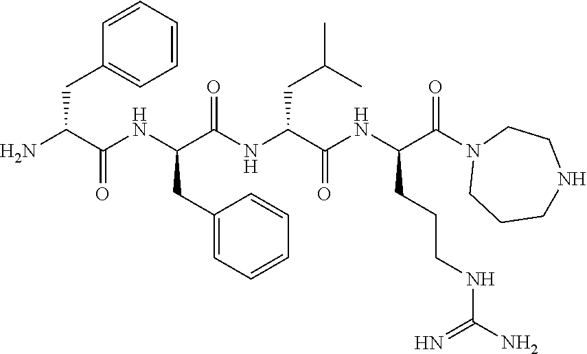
C1=CC(CC(N)C(NC(C(NC(C(NC(C(N2CCCNCC2)=O)CCCNC(N)=N)=O)CC(C)C)=O)CC2=CC=CC=C2)=O)=CC=C1
